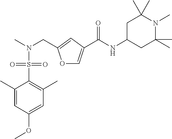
O1C=C(C(NC2CC(C)(C)N(C)C(C)(C)C2)=O)C=C1CN(C)S(=O)(=O)C1=C(C)C=C(OC)C=C1C
